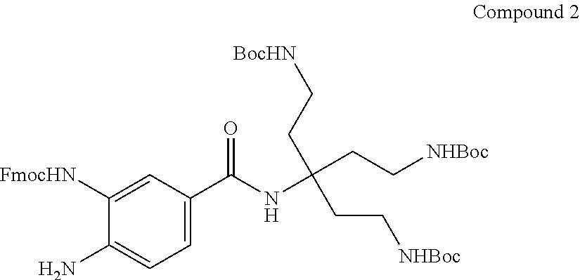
C1([FmocHN])=CC(C(NC(CC[NHBoc])(CC[BocHN])CC[NHBoc])=O)=CC=C1N
